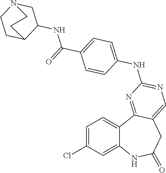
C1=C(Cl)C=C2C(=C1)C1=NC(NC3=CC=C(C(=O)NC4CN5CCC4CC5)C=C3)=NC=C1CC(=O)N2
